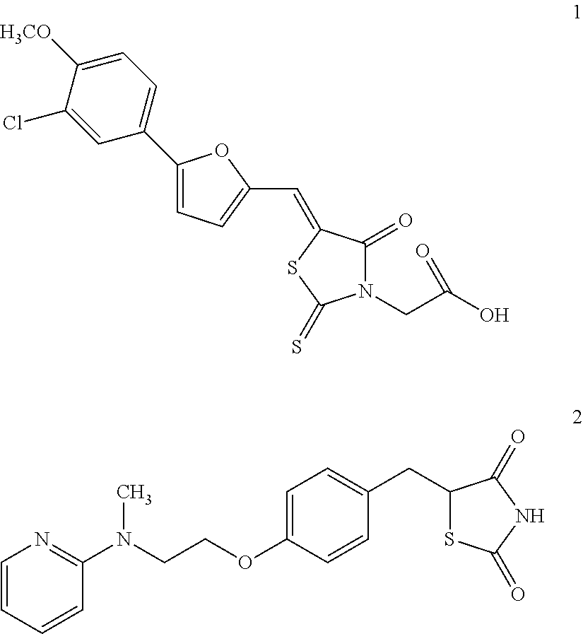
C1=C(C2=CC=C([H3CO])C(Cl)=C2)OC(C=C2C(=O)N(CC(O)=O)C(=S)S2)=C1.C1=CC=CC(N(CCOC2=CC=C(CC3SC(=O)NC3=O)C=C2)C)=N1
